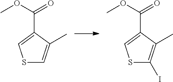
S1C=C(C)C(C(=O)OC)=C1.S1C(I)=C(C)C(C(=O)OC)=C1
